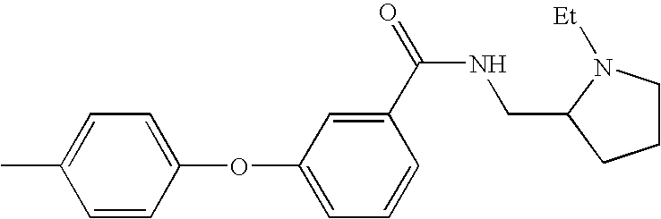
C1=CC(OC2=CC=CC(C(=O)NCC3N([Et])CCC3)=C2)=CC=C1C
